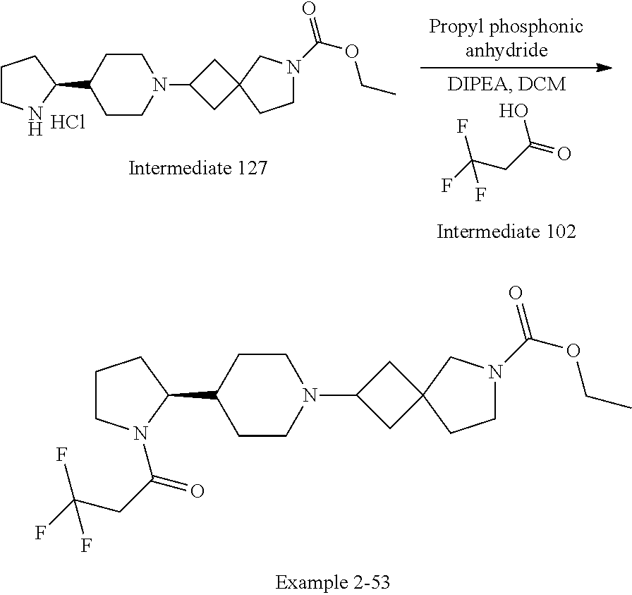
C1CN(C(=O)CC(F)(F)F)C(C2CCN(C3CC4(C3)CCN(C(=O)OCC)C4)CC2)C1.C1CNC(C2CCN(C3CC4(C3)CCN(C(=O)OCC)C4)CC2)C1.Cl.FC(CC(=O)O)(F)F
